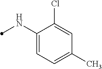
C1(NC)=CC=C(C)C=C1Cl
